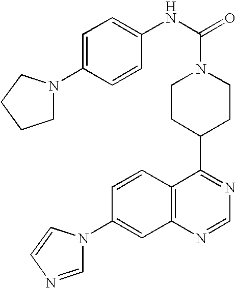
C1=CC2=C(C=C1N1C=NC=C1)N=CN=C2C1CCN(C(NC2=CC=C(N3CCCC3)C=C2)=O)CC1
